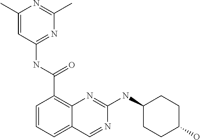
C1=CC=C2C(=C1C(NC1=NC(C)=NC(C)=C1)=O)N=C(NC1CCC(O)CC1)N=C2
